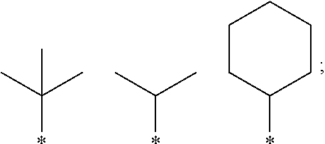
C(*)(C)(C)C.C(*)(C)C.C1(*)CCCCC1
